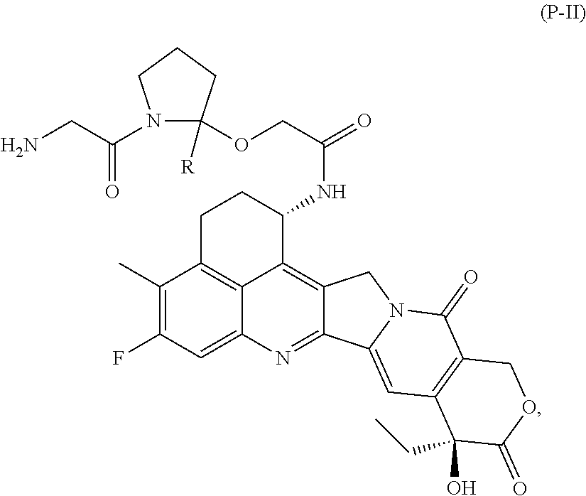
C1C2=C3C(=C4C(=NC3=CC(F)=C2C)C2=CC3=C(C(=O)N2C4)COC(=O)C3(CC)O)C(NC(COC2([R])N(C(CN)=O)CCC2)=O)C1
